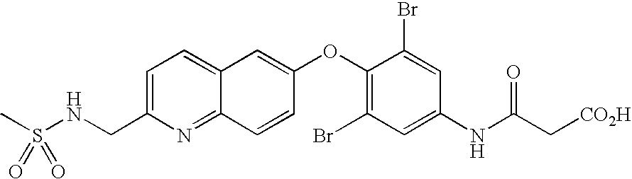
C1=C(CNS(C)(=O)=O)N=C2C(=C1)C=C(OC1=C(Br)C=C(NC(C[CO2H])=O)C=C1Br)C=C2
